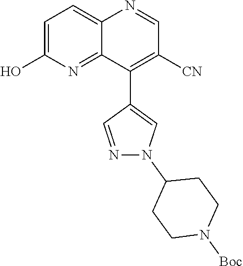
C1=C(O)N=C2C(=C1)N=CC([CN])=C2C1=CN(C2CCN([Boc])CC2)N=C1
